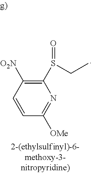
C1(S(=O)CC)=C([O2N])C=CC([OMe])=N1
